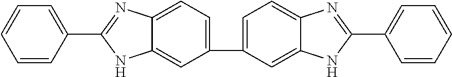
C1=C(C2=CC=C3C(=C2)NC(C2=CC=CC=C2)=N3)C=C2C(=C1)N=C(C1=CC=CC=C1)N2
